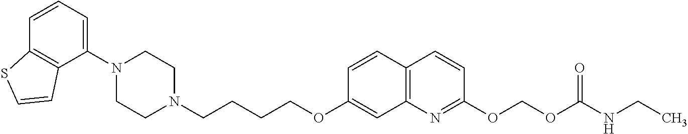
C1(N2CCN(CCCCOC3=CC4=C(C=C3)C=CC(OCOC(NCC)=O)=N4)CC2)=CC=CC2=C1C=CS2
